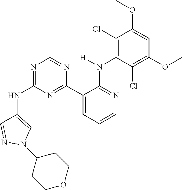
C1(NC2=NC=NC(C3=CC=CN=C3N([H])C3=C(Cl)C(OC)=CC(OC)=C3Cl)=N2)=CN(C2CCOCC2)N=C1
